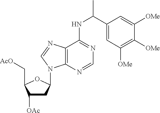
C1([OAc])CC(N2C3=C(C(NC(C4=CC([OMe])=C([OMe])C([OMe])=C4)C)=NC=N3)N=C2)OC1C[AcO]
